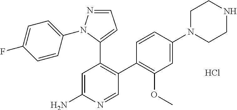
C1=C(N)N=CC(C2=C(OC)C=C(N3CCNCC3)C=C2)=C1C1=CC=NN1C1=CC=C(F)C=C1.Cl
